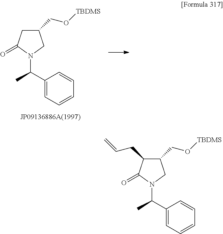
C1(CO[TBDMS])CC(=O)N(C(C2=CC=CC=C2)C)C1.C1(CO[TBDMS])C(CC=C)C(=O)N(C(C2=CC=CC=C2)C)C1
